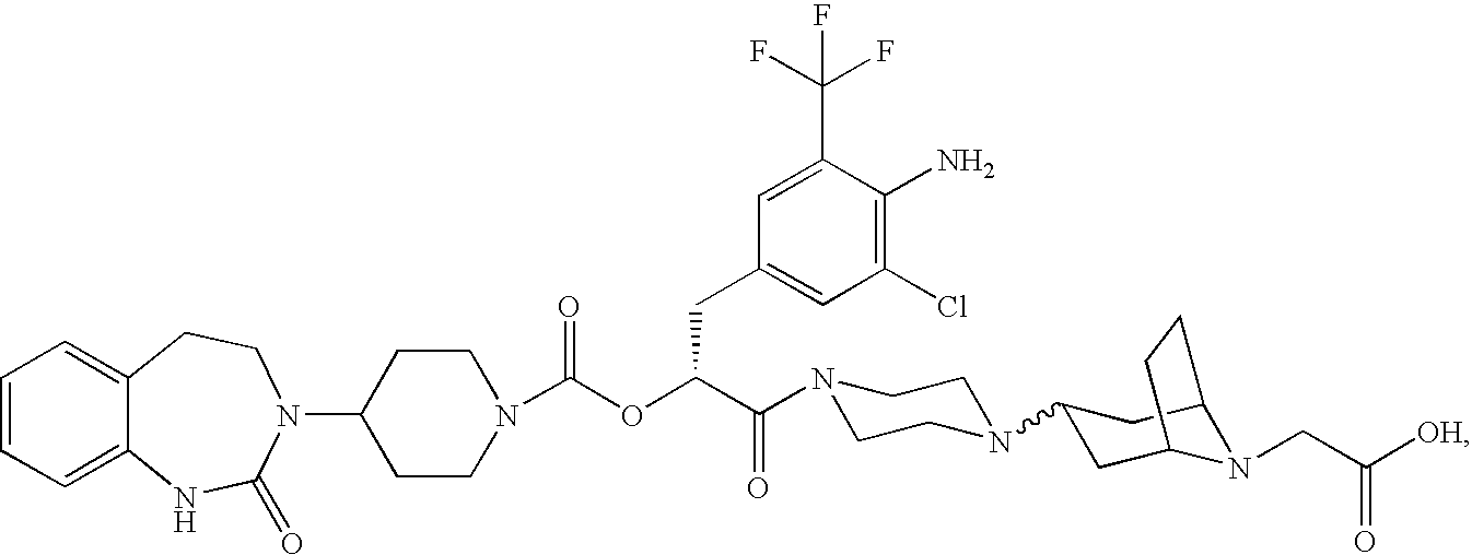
C1=CC=C2C(=C1)CCN(C1CCN(C(OC(C(=O)N3CCN(C4CC5N(CC([OH])=O)C(C4)CC5)CC3)CC3=CC(Cl)=C(N)C(C(F)(F)F)=C3)=O)CC1)C(=O)N2
